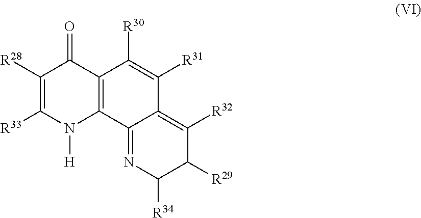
C1([R28])=C([R33])N([H])C2=C(C1=O)C([R30])=C([R31])C1=C([R32])C([R29])C([R34])N=C21
